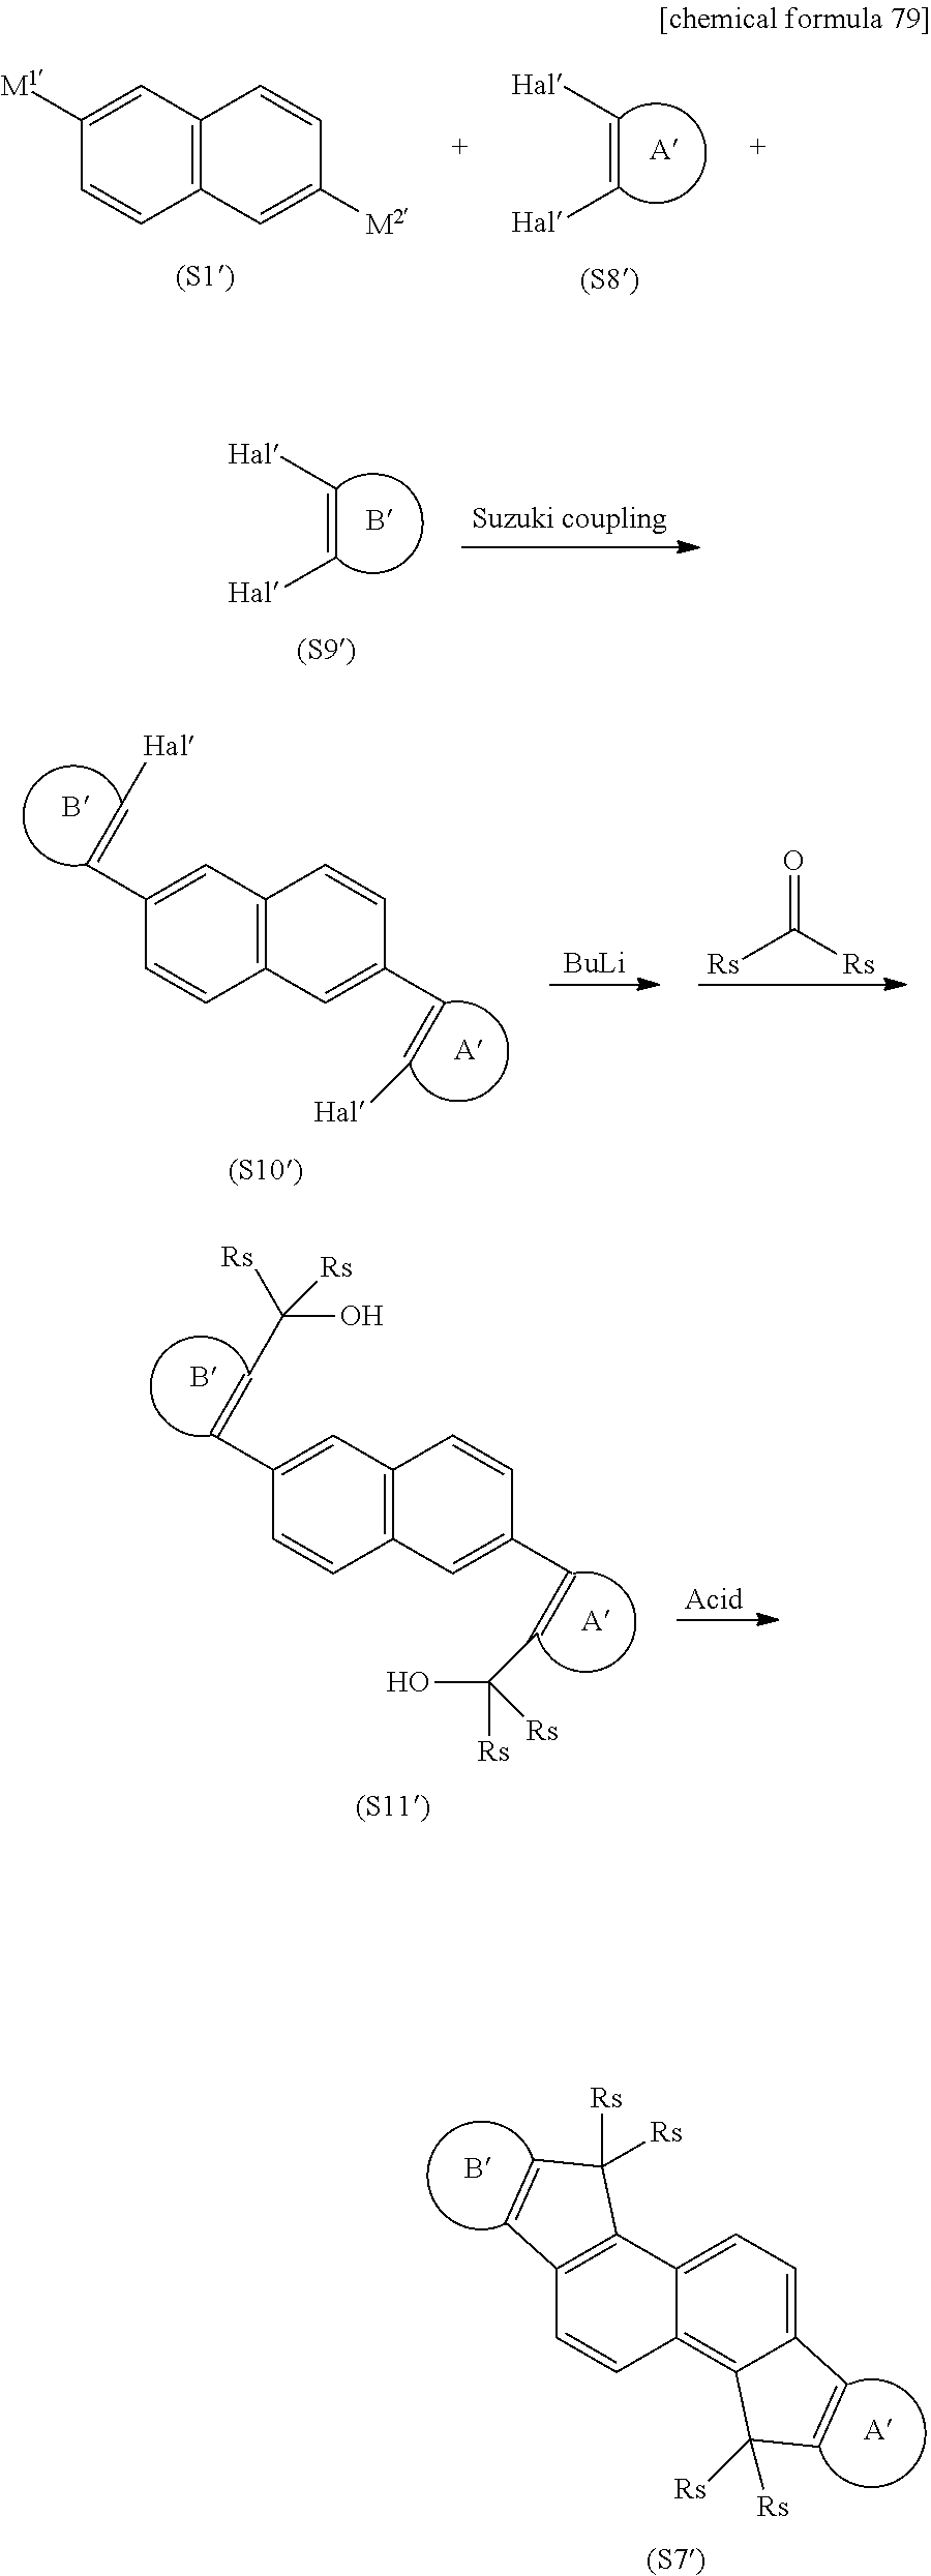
C1([M1])=CC2=C(C=C1)C=C([M2])C=C2.C(=C[Hal])[Hal].C(=C[Hal])[Hal].O=C([Rs])[Rs].[BuLi].C1(C=C[Hal])=CC2=C(C=C1)C=C(C=C[Hal])C=C2.[Acid].C1(C=CC(O)([Rs])[Rs])=CC2=C(C=C1)C=C(C=CC(O)([Rs])[Rs])C=C2.C12=C(C3=CC=C4C(=C3C=C1)C([Rs])([Rs])C=C4)C([Rs])([Rs])C=C2
